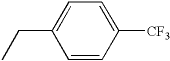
C1=CC([CF3])=CC=C1CC
